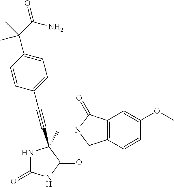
C(N1C(=O)C2=C(C1)C=CC(OC)=C2)C1(C#CC2=CC=C(C(C(=O)N)(C)C)C=C2)NC(=O)NC1=O
